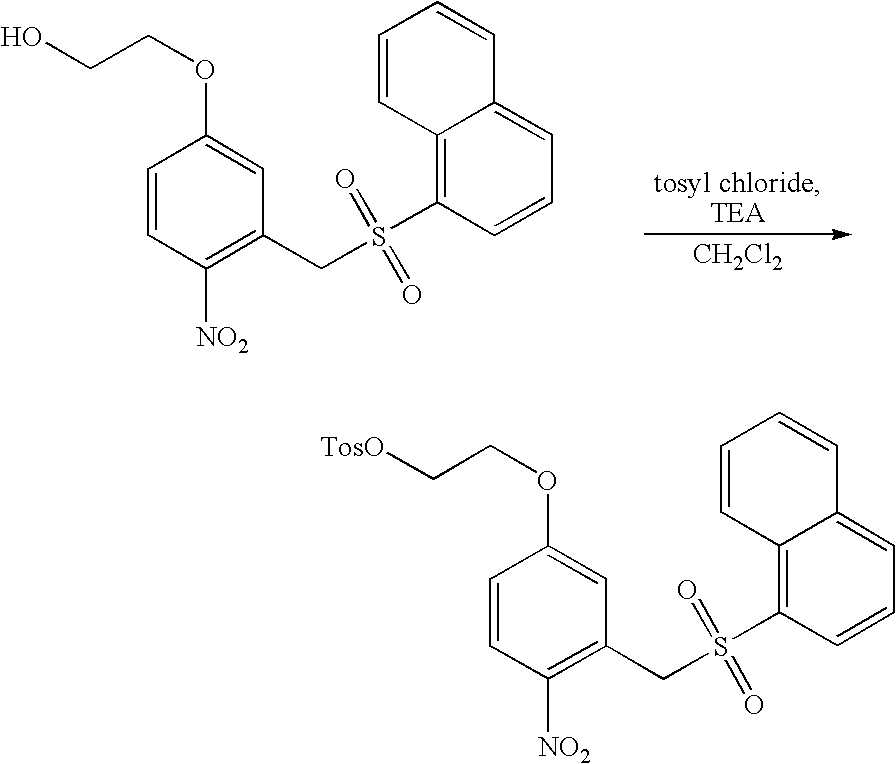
[CH2Cl2].C1=CC([NO2])=C(CS(C2=C3C(=CC=C2)C=CC=C3)(=O)=O)C=C1OCCO.C1=CC([NO2])=C(CS(C2=C3C(=CC=C2)C=CC=C3)(=O)=O)C=C1OCC[TosO]
